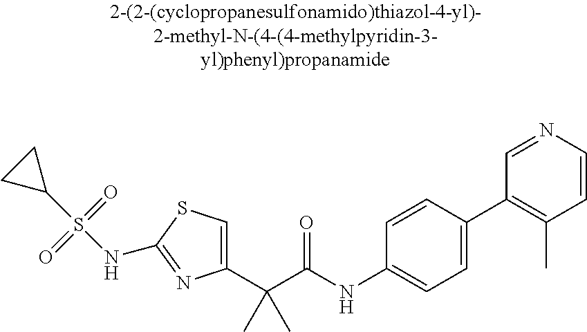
C1(C(C(NC2=CC=C(C3=C(C)C=CN=C3)C=C2)=O)(C)C)=CSC(NS(C2CC2)(=O)=O)=N1
